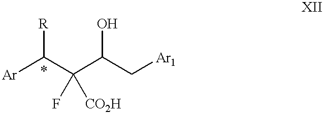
[Ar]C(C(C(C[Ar1])O)(F)[CO2H])[R]
